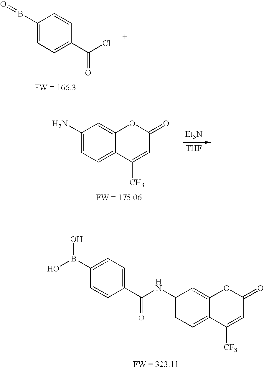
C1(B=O)=CC=C(C(Cl)=O)C=C1.C1(N)=CC=C2C(=C1)OC(=O)C=C2C.[Et3N].[THF].C1(NC(C2=CC=C(B(O)O)C=C2)=O)=CC=C2C(=C1)OC(=O)C=C2[CF3]
